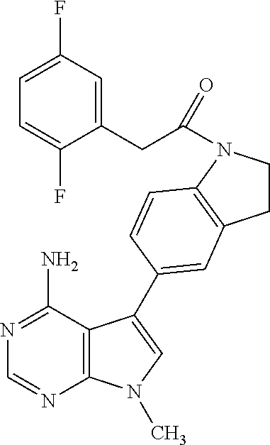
C1=NC2=C(C(N)=N1)C(C1=CC3=C(N(C(CC4=CC(F)=CC=C4F)=O)CC3)C=C1)=CN2C
